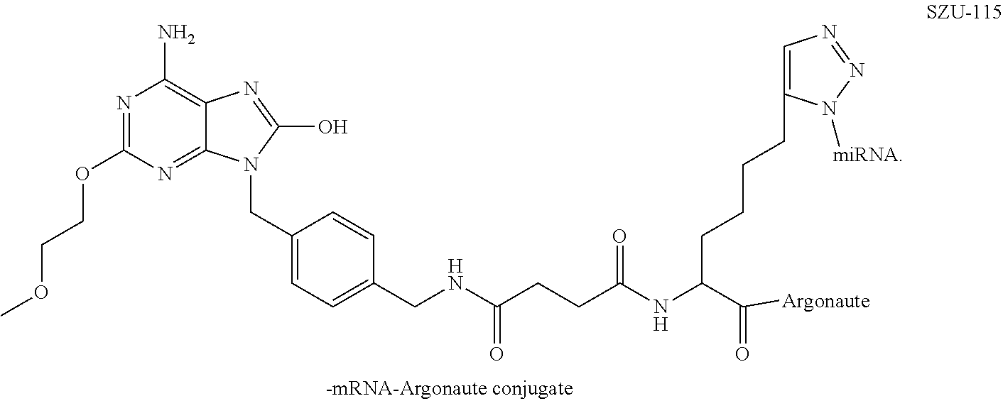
N1=C(OCCOC)N=C2C(=C1N)N=C(O)N2CC1=CC=C(CNC(CCC(NC(C([Argonaute])=O)CCCCC2=CN=NN2[miRNA])=O)=O)C=C1
